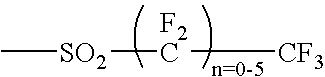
[SO2]([F2C][CF3])C
